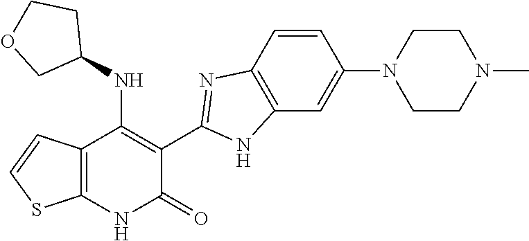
C1=CC2=C(C=C1N1CCN(C)CC1)NC(C1=C(NC3CCOC3)C3=C(NC1=O)SC=C3)=N2
